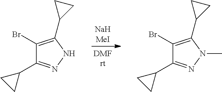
C1(Br)=C(C2CC2)NN=C1C1CC1.C1(Br)=C(C2CC2)N(C)N=C1C1CC1
